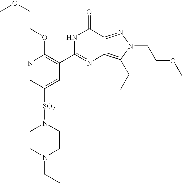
COCCOC1=C(C2=NC3=C(CC)N(CCOC)N=C3C(=O)N2)C=C([SO2]N2CCN(CC)CC2)C=N1
